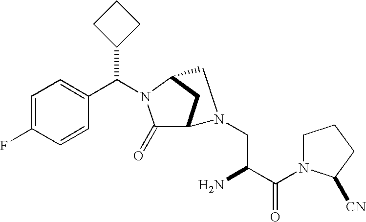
C1=C(F)C=CC(C(C2CCC2)N2C(=O)C3CC2CN3CC(N)C(N2CCCC2[CN])=O)=C1
